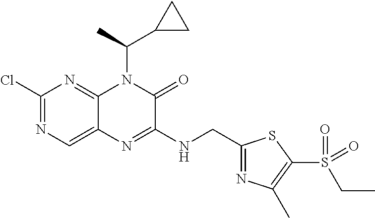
C1(Cl)=NC=C2C(=N1)N(C(C1CC1)C)C(=O)C(NCC1=NC(C)=C(S(CC)(=O)=O)S1)=N2
